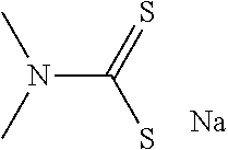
CN(C)C(=S)S.[Na]
